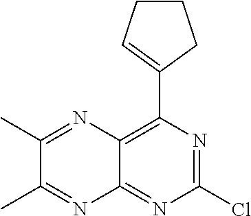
ClC1=NC(C2=CCCC2)=C2C(=N1)N=C(C)C(C)=N2
